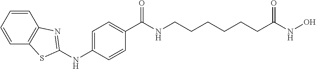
N(C1=CC=C(C(NCCCCCCC(NO)=O)=O)C=C1)C1=NC2=C(C=CC=C2)S1
